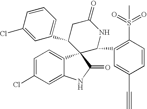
C1(C2CC(=O)NC(C3=C(S(=O)(=O)C)C=CC(C#C)=C3)C23C2=CC=C(Cl)C=C2NC3=O)=CC=CC(Cl)=C1
